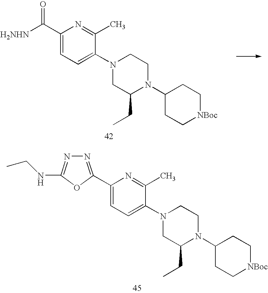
C1(C([H2NHN])=O)=CC=C(N2CC(CC)N(C3CC[NBoc]CC3)CC2)C(C)=N1.C1(C2=NN=C(NCC)O2)=CC=C(N2CC(CC)N(C3CC[NBoc]CC3)CC2)C(C)=N1
